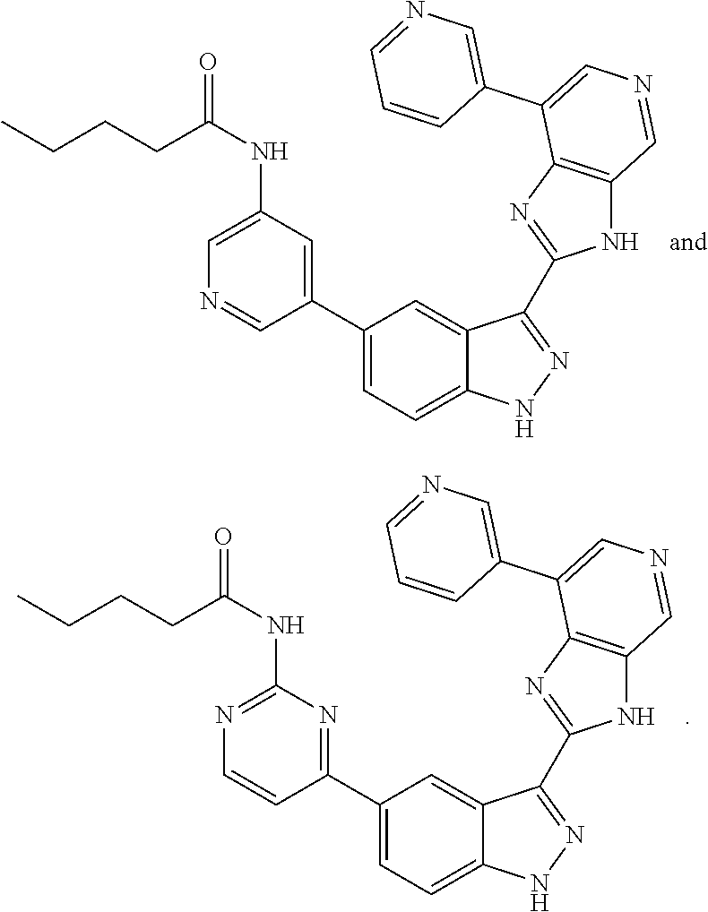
C1=C(NC(=O)CCCC)C=C(C2=CC=C3C(=C2)C(C2=NC4=C(N2)C=NC=C4C2=CN=CC=C2)=NN3)C=N1.N1=C(NC(=O)CCCC)N=C(C2=CC=C3C(=C2)C(C2=NC4=C(N2)C=NC=C4C2=CN=CC=C2)=NN3)C=C1
